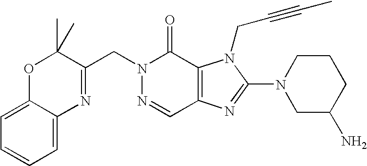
N1(CC2=NC3=CC=CC=C3OC2(C)C)N=CC2=C(C1=O)N(CC#CC)C(N1CC(N)CCC1)=N2
